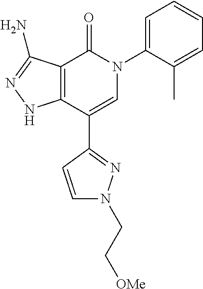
C12=C(C(C3=NN(CC[OMe])C=C3)=CN(C3=CC=CC=C3C)C1=O)NN=C2N
